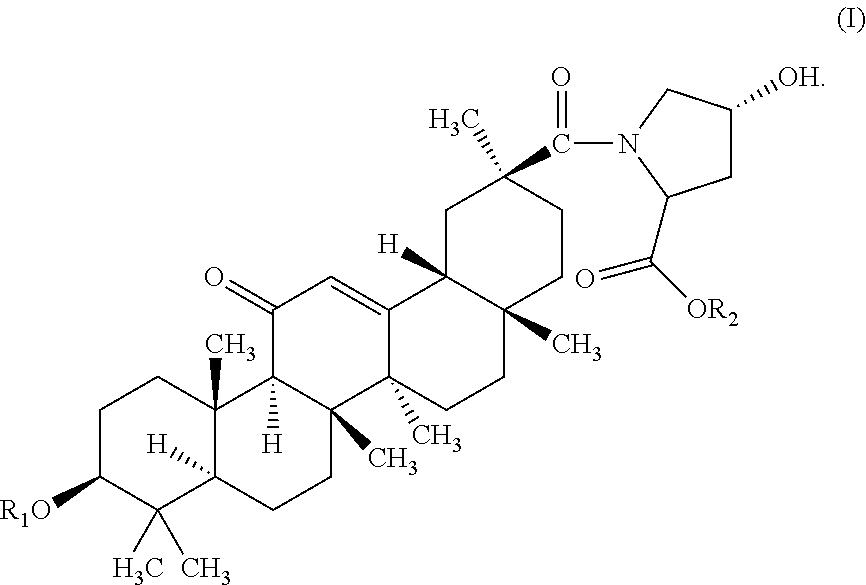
C1C([R1O])C(C)(C)C2([H])C(C)(C1)C1([H])C(C)(CC2)C2(C)C(=CC1=O)C1([H])C(C)(CC2)CCC(C(N2C(C([OR2])=O)CC([OH])C2)=O)(C)C1
